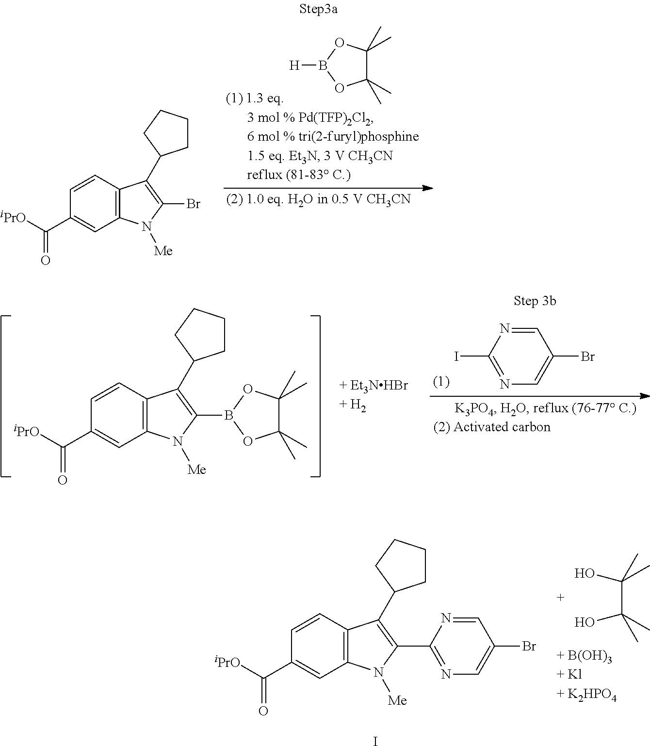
C1=CC2=C(C=C1C([iPrO])=O)N([Me])C(Br)=C2C1CCCC1.[H]B1OC(C)(C)C(C)(C)O1.C1=CC2=C(C=C1C([iPrO])=O)N([Me])C(B1OC(C)(C)C(C)(C)O1)=C2C1CCCC1.C1=NC(I)=NC=C1Br.C(C(O)(C)C)(O)(C)C.C1=CC2=C(C=C1C([iPrO])=O)N([Me])C(C1=NC=C(Br)C=N1)=C2C1CCCC1.I
